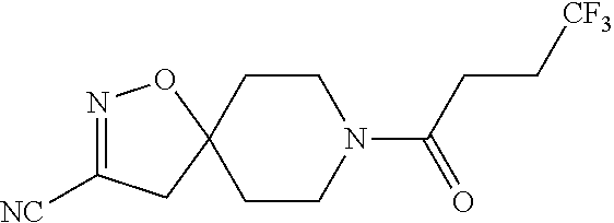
N1=C([NC])CC2(O1)CCN(C(CC[CF3])=O)CC2
